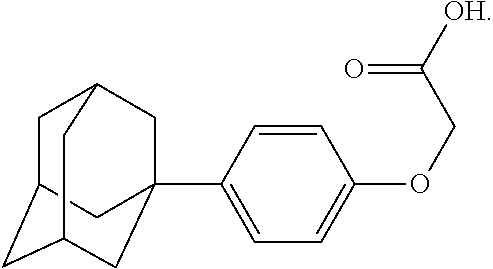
C1=CC(C23CC4CC(CC(C2)C4)C3)=CC=C1OCC([OH])=O
